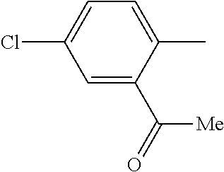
C1=C(C(=O)[Me])C(C)=CC=C1Cl
